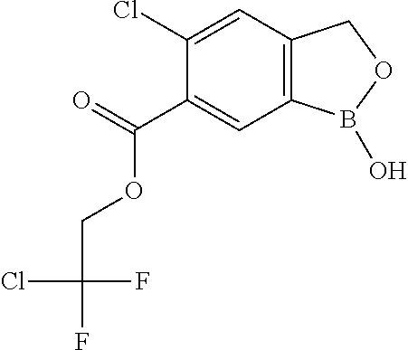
C1(Cl)=CC2=C(C=C1C(=O)OCC(Cl)(F)F)B(O)OC2
